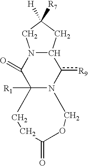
C12([R1])C(=O)N3C(c([R9])N1COC(=O)CC2)CC([R7])([H])C3
